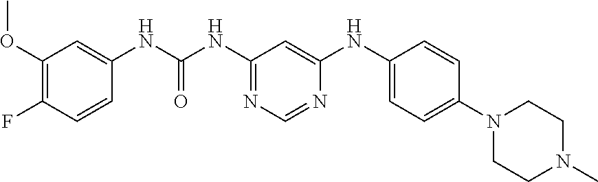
C1(OC)=C(F)C=CC(NC(=O)NC2=NC=NC(NC3=CC=C(N4CCN(C)CC4)C=C3)=C2)=C1
